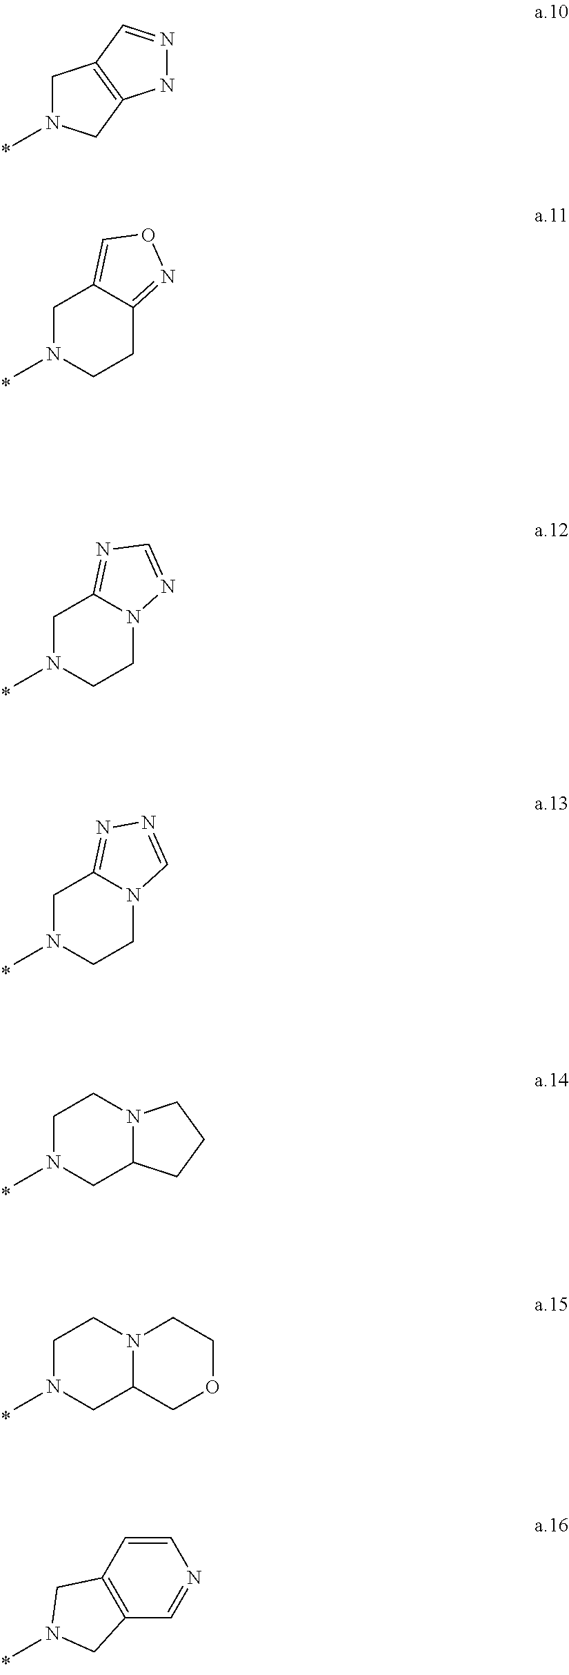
N1N=CC2=C1CN(C)C2.C1N(C)CCC2=NOC=C12.C1N(C)CCN2C1=NC=N2.C1N(C)CCN2C1=NN=C2.C1N(C)CC2N(C1)CCC2.C1N(C)CC2N(C1)CCOC2.C1=CC2=C(C=N1)CN(C)C2
